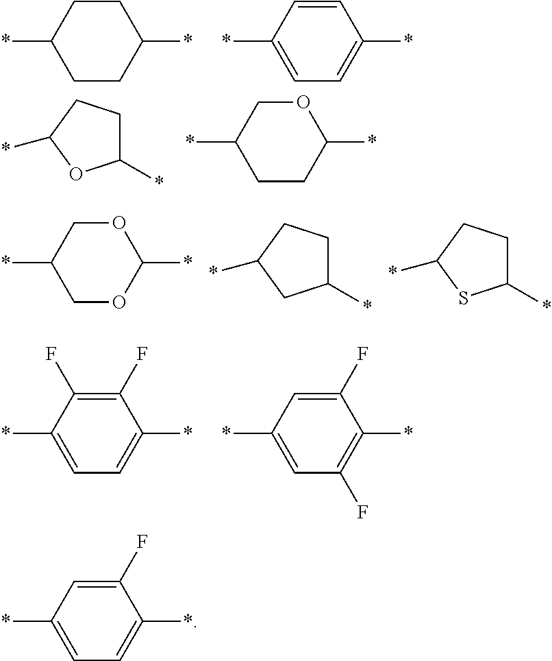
C1CC(*)CCC1*.C1=CC(*)=CC=C1*.C1(*)CCC(*)O1.O1CC(*)CCC1*.O1CC(*)COC1*.C1(*)CCC(*)C1.C1(*)CCC(*)S1.C1(F)=C(F)C(*)=CC=C1*.C1(F)=CC(*)=CC(F)=C1*.C1(F)=CC(*)=CC=C1*
